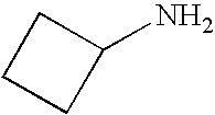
C1C(N)CC1
